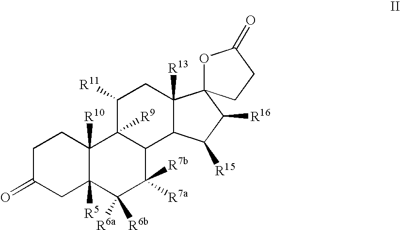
C1C(=O)CC2([R5])C([R10])(C1)C1([R9])C(C([R7b])([R7a])C2([R6b])[R6a])C2C([R13])(CC1[R11])C1(C([R16])C2[R15])OC(=O)CC1
